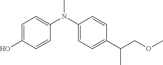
C1(N(C2=CC=C(O)C=C2)C)=CC=C(C(COC)C)C=C1
